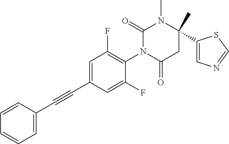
C1=C(C#CC2=CC=CC=C2)C=C(F)C(N2C(=O)CC(C)(C3=CN=CS3)N(C)C2=O)=C1F
